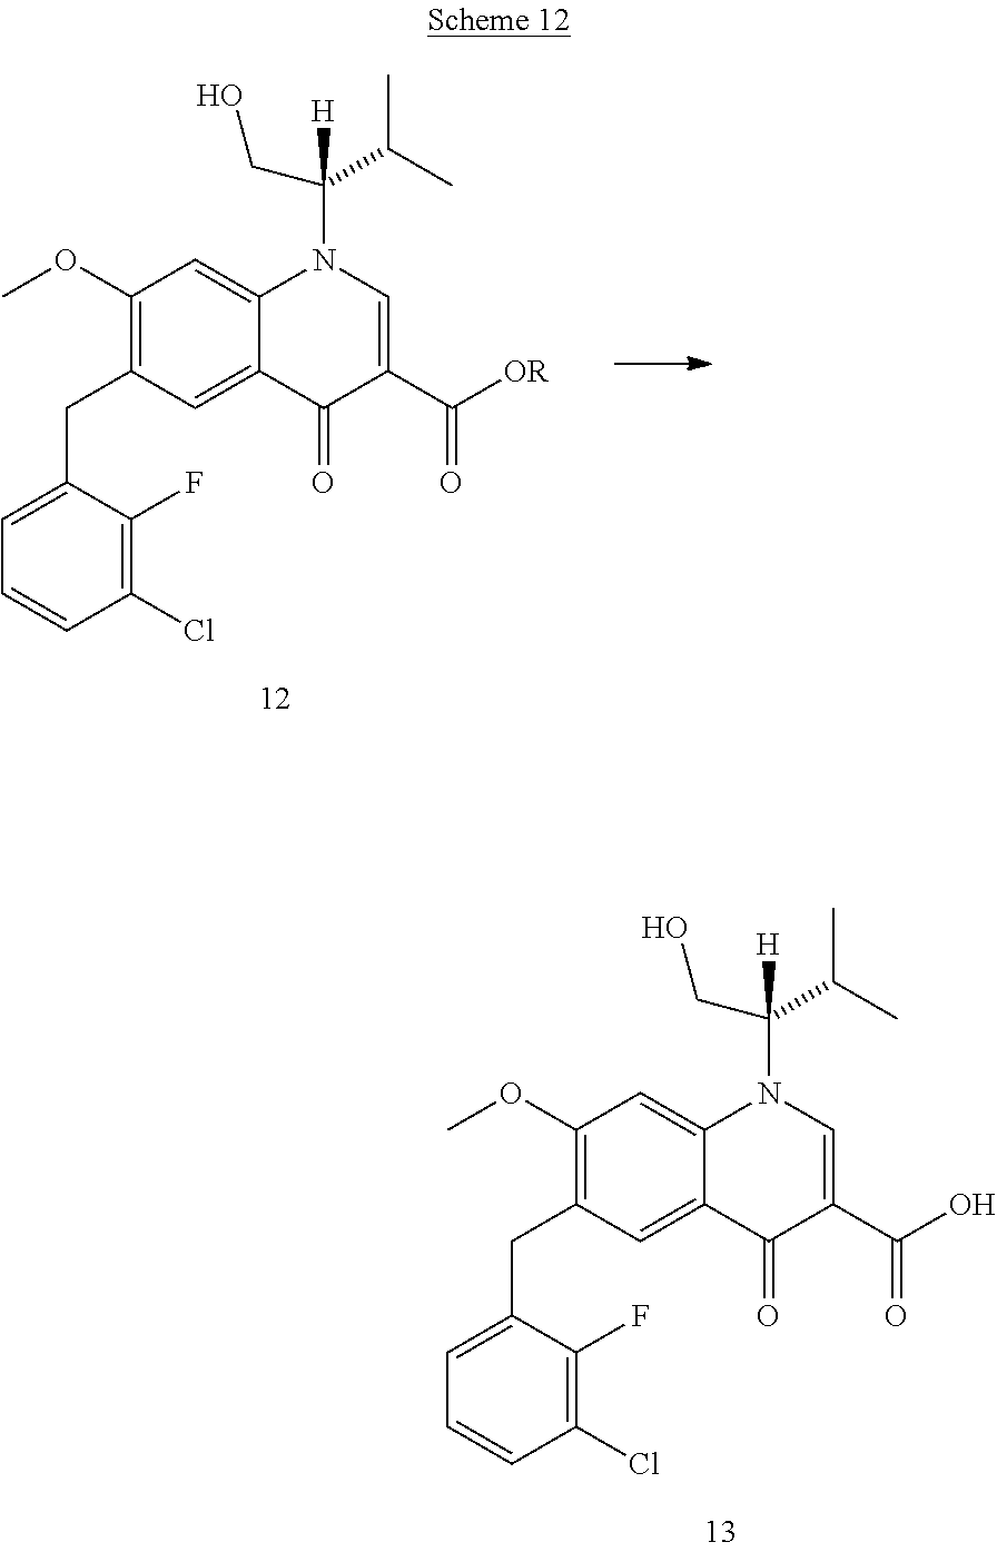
C1(Cl)=C(F)C(CC2=C(OC)C=C3C(=C2)C(=O)C(C([OR])=O)=CN3C(C(C)C)([H])CO)=CC=C1.C1(Cl)=C(F)C(CC2=C(OC)C=C3C(=C2)C(=O)C(C(O)=O)=CN3C(C(C)C)([H])CO)=CC=C1
